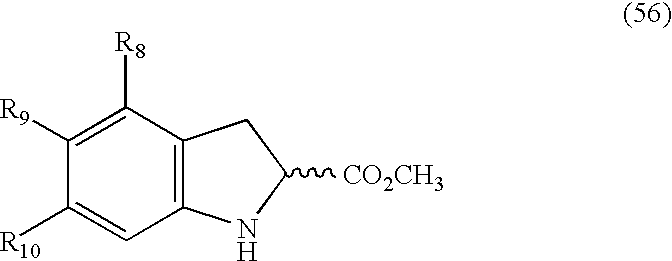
C12=C(C([R8])=C([R9])C([R10])=C1)CC([CO2CH3])N2
